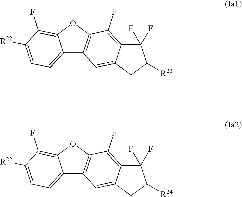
C12=CC=C([R22])C(F)=C1OC1=C2C=C2C(=C1F)C(F)(F)C([R23])C2.C12=CC=C([R22])C(F)=C1OC1=C2C=C2C(=C1F)C(F)(F)C([R24])C2
